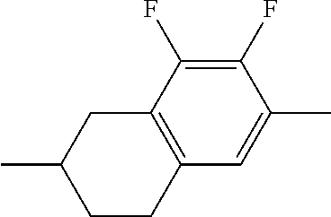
C1(C)CCC2=C(C1)C(F)=C(F)C(C)=C2
